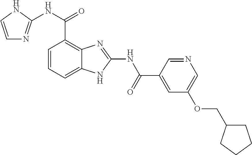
C12=C(C(NC3=NC=CN3)=O)C=CC=C1NC(NC(=O)C1=CC(OCC3CCCC3)=CN=C1)=N2
